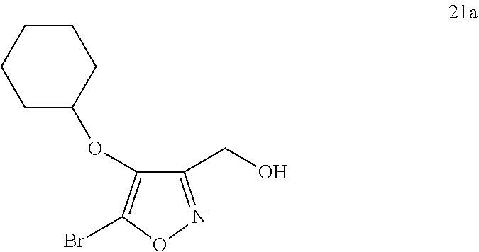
C1(CO)=NOC(Br)=C1OC1CCCCC1
